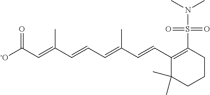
[-O]C(C=C(C=CC=C(C=CC1=C(S(=O)(=O)N(C)C)CCCC1(C)C)C)C)=O
